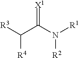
C(C(N([R1])[R2])=[X1])([R3])[R4]
